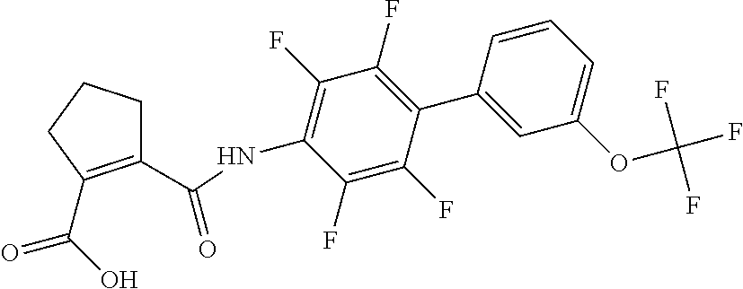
C1(C(NC2=C(F)C(F)=C(C3=CC(OC(F)(F)F)=CC=C3)C(F)=C2F)=O)=C(C(O)=O)CCC1
